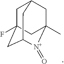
C1C2(F)CC3[N+](=O)C(C)(CC1C3)C2
